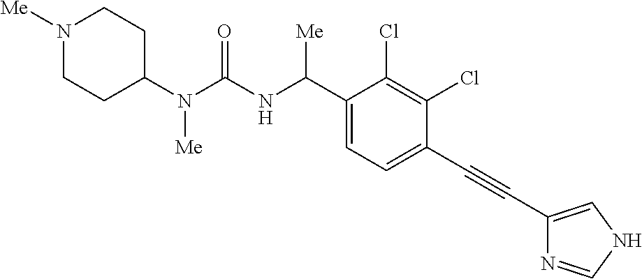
C1(N(C(NC(C2=CC=C(C#CC3=CNC=N3)C(Cl)=C2Cl)[Me])=O)[Me])CCN([Me])CC1
